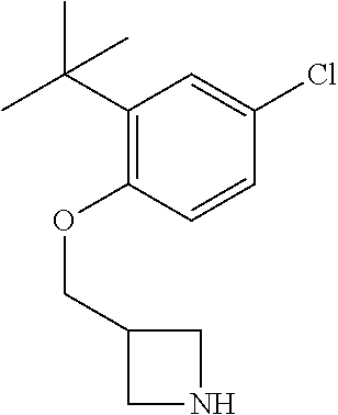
C(OC1=C(C(C)(C)C)C=C(Cl)C=C1)C1CNC1
